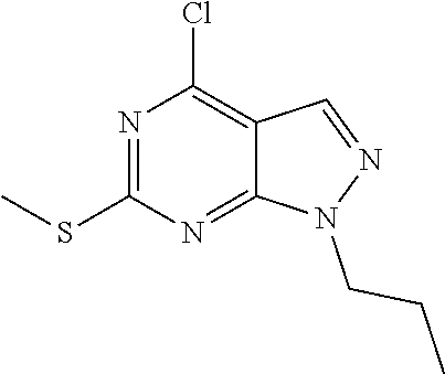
N1(CCC)N=CC2=C(Cl)N=C(SC)N=C12
